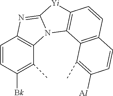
C1=CC([Bk])=C(C)C2=C1N=C1N2C2=C([Yi]1)C=CC1=C2C(C)=C([Al])C=C1
